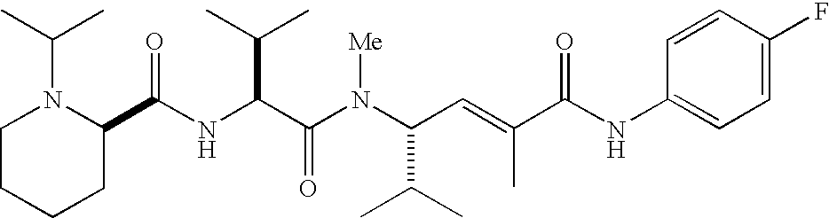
N(C(C(N(C(C(C)C)C=C(C)C(NC1=CC=C(F)C=C1)=O)[Me])=O)C(C)C)C(C1N(C(C)C)CCCC1)=O
